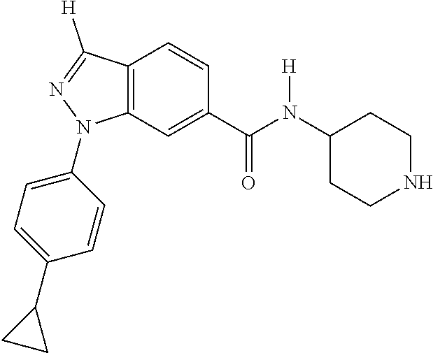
C1(C(N([H])C2CCNCC2)=O)=CC2=C(C=C1)C([H])=NN2C1=CC=C(C2CC2)C=C1
